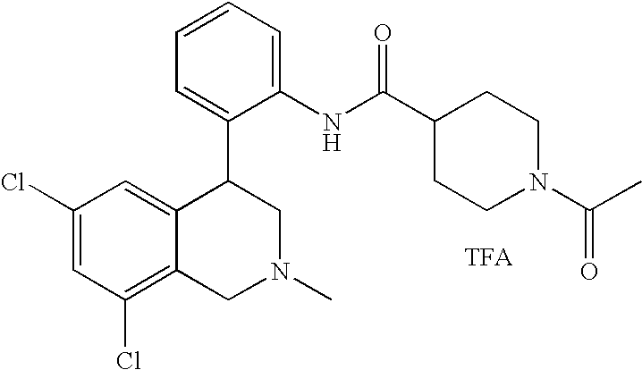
C1(Cl)=CC(Cl)=C2C(=C1)C(C1=CC=CC=C1NC(C1CCN(C(C)=O)CC1)=O)CN(C)C2
